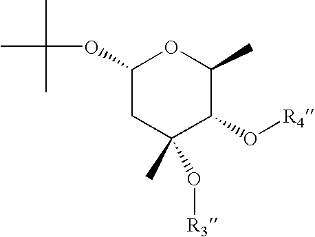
C1(OC(C)(C)C)CC(C)(O[R3])C(O[R4])C(C)O1
